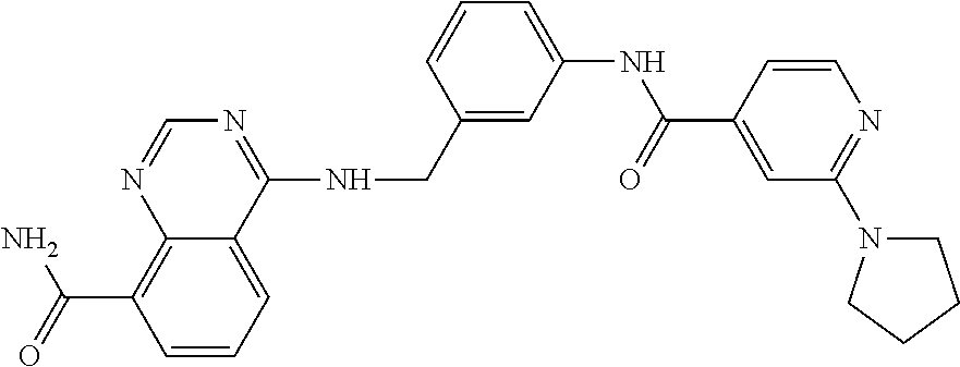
C12=C(C(=O)N)C=CC=C1C(NCC1=CC(NC(C3=CC(N4CCCC4)=NC=C3)=O)=CC=C1)=NC=N2
